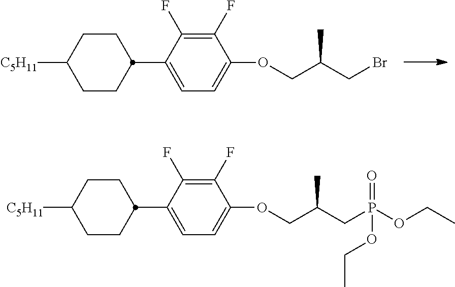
C1CC([C5H11])CCC1C1=CC=C(OCC(C)CBr)C(F)=C1F.C1CC([C5H11])CCC1C1=CC=C(OCC(C)CP(=O)(OCC)OCC)C(F)=C1F
